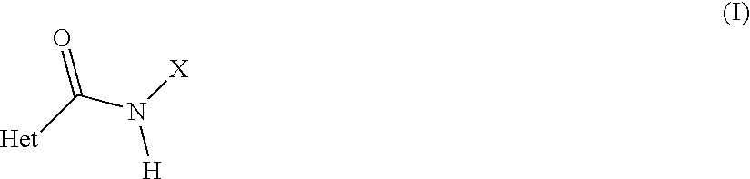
[Het]C(N([X])[H])=O
